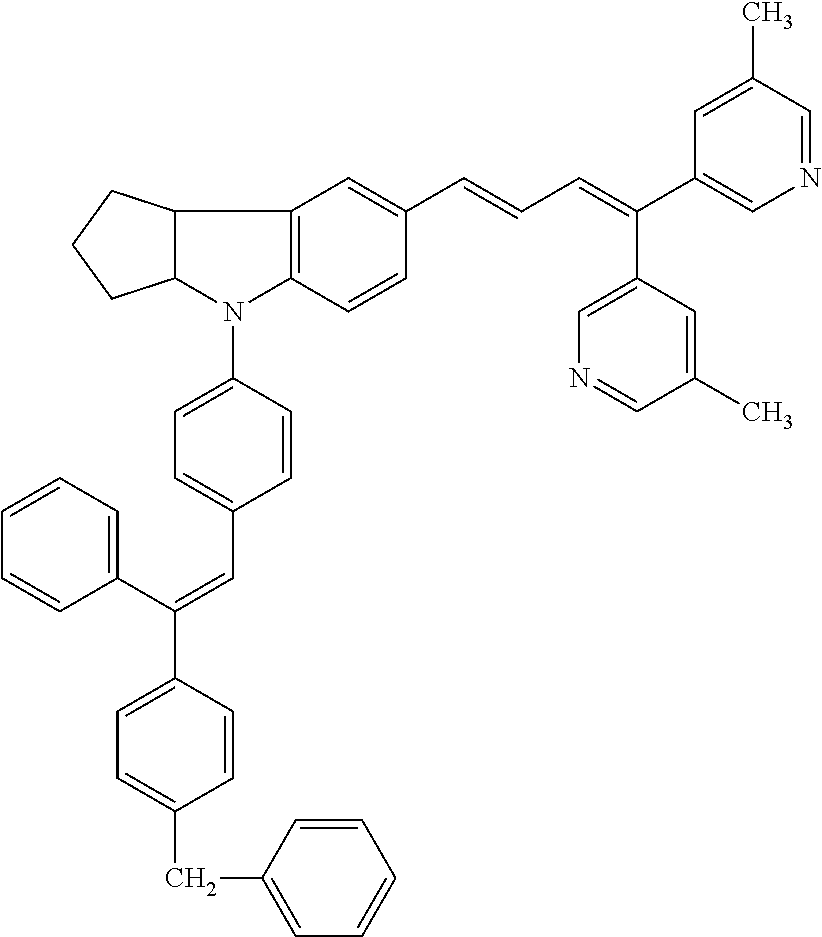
C12C(N(C3=CC=C(C=C(C4=CC=CC=C4)C4=CC=C(CC5=CC=CC=C5)C=C4)C=C3)C3=C1C=C(C=CC=C(C1=CN=CC(C)=C1)C1=CN=CC(C)=C1)C=C3)CCC2
